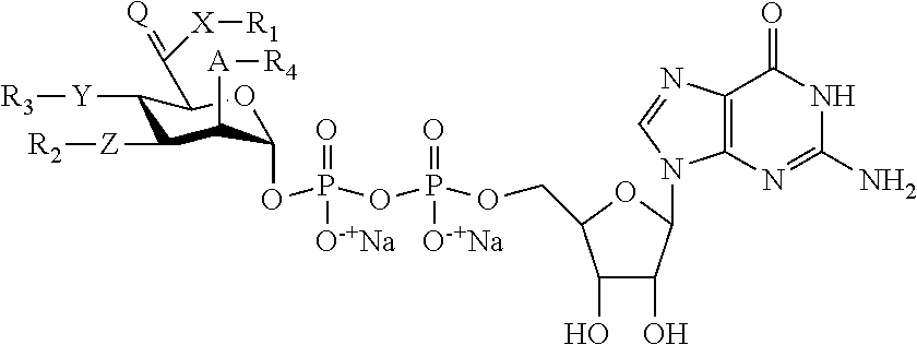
O(P(OCC1C(O)C(O)C(N2C3=C(C(=O)NC(N)=N3)N=C2)O1)(=O)[O-+Na])P(=O)([O-+Na])OC1C([A][R4])C([Z][R2])C([Y][R3])C(C(=[Q])[X][R1])O1
